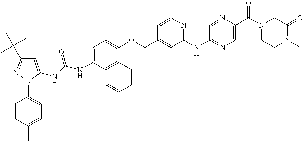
C1=C(NC(NC2=CC=C(OCC3=CC(NC4=NC=C(C(N5CCN(C)C(=O)C5)=O)N=C4)=NC=C3)C3=C2C=CC=C3)=O)N(C2=CC=C(C)C=C2)N=C1C(C)(C)C
